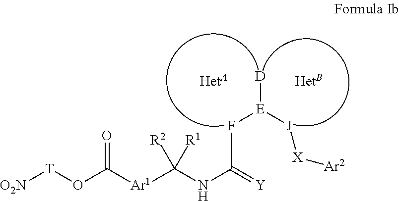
[D][E]([J][X][Ar2])FC(NC([Ar1]C(O[T][O2N])=O)([R2])[R1])=[Y]
